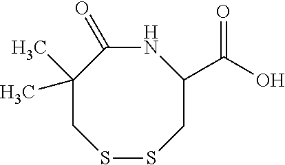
N1C(=O)C(C)(C)CSSCC1C(=O)O
